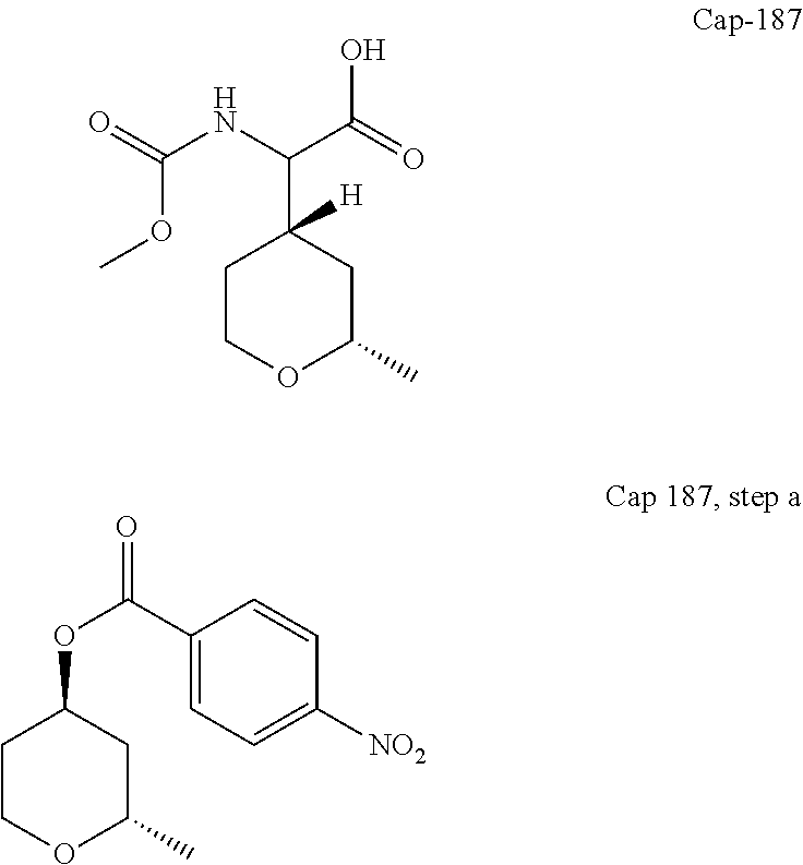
O=C(NC(C(=O)O)C1([H])CCOC(C)C1)OC.O(C(C1=CC=C([NO2])C=C1)=O)C1CCOC(C)C1
